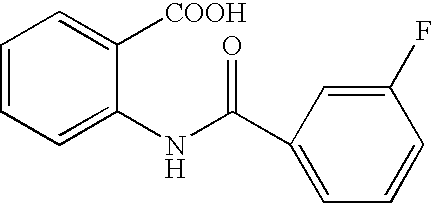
C1=CC=C(NC(C2=CC=CC(F)=C2)=O)C([COOH])=C1
